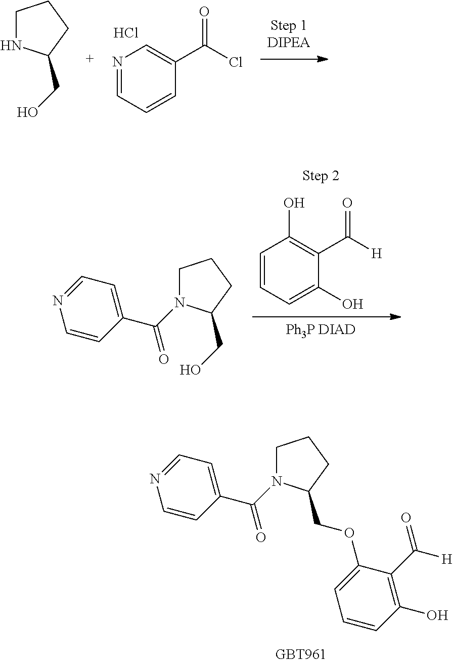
C1=CC=C(O)C(C([H])=O)=C1O.[Ph3P DIAD].C1N(C(=O)C2=CC=NC=C2)C(CO)CC1.C1N(C(=O)C2=CC=NC=C2)C(COC2=CC=CC(O)=C2C([H])=O)CC1.N1=CC=CC(C(Cl)=O)=C1.Cl.C1NC(CO)CC1
